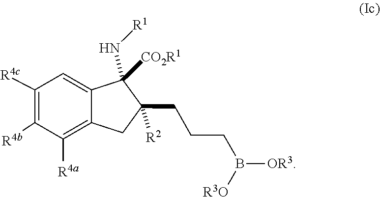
B([OR3])(CCCC1([R2])CC2=C([R4a])C([R4b])=C([R4c])C=C2C1([CO2R1])N[R1])[R3O]
